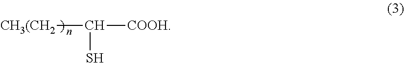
[CH3(CH2]C([COOH])S
